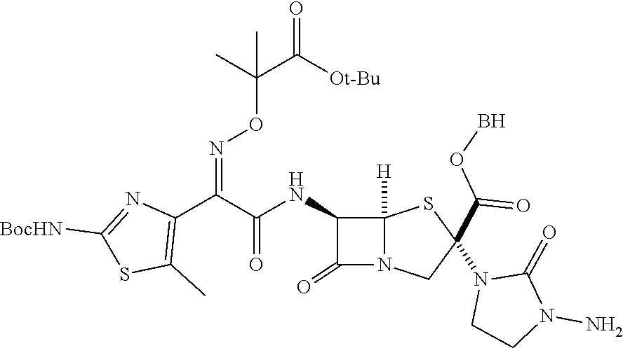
C1(C(C(NC2C(=O)N3C2([H])SC(N2CCN(N)C2=O)(C(=O)OB)C3)=O)=NOC(C(=O)[Ot-Bu])(C)C)=C(C)SC([BocHN])=N1
